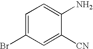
C1=C(Br)C=C([CN])C(N)=C1
